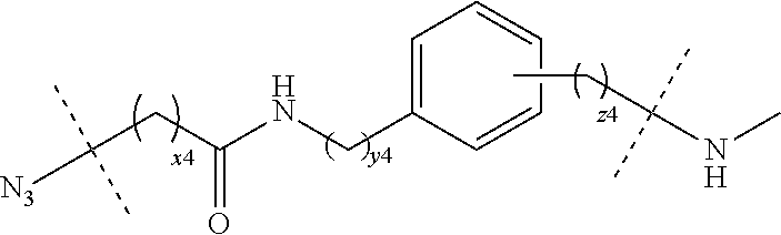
[N3]C(CC(=O)NCC1=CC=CC=C1)(C)C.C(NC)(C)(C)CC
